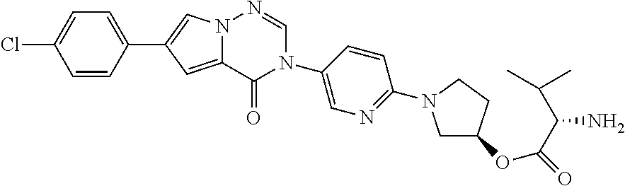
C1=CC(C2=CN3C(=C2)C(=O)N(C2=CN=C(N4CC(OC(C(C(C)C)N)=O)CC4)C=C2)C=N3)=CC=C1Cl
